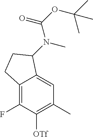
C12=C(F)C([OTf])=C(C)C=C1C(N(C)C(OC(C)(C)C)=O)CC2
